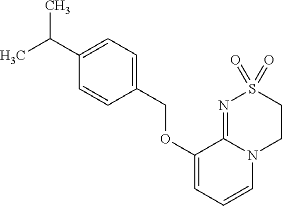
O(CC1=CC=C(C(C)C)C=C1)C1=CC=CN2C1=NS(=O)(=O)CC2
